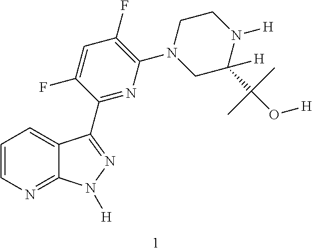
C1=CN=C2C(=C1)C(C1=NC(N3CC([H])(C(O[H])(C)C)N([H])CC3)=C(F)C=C1F)=NN2[H]
